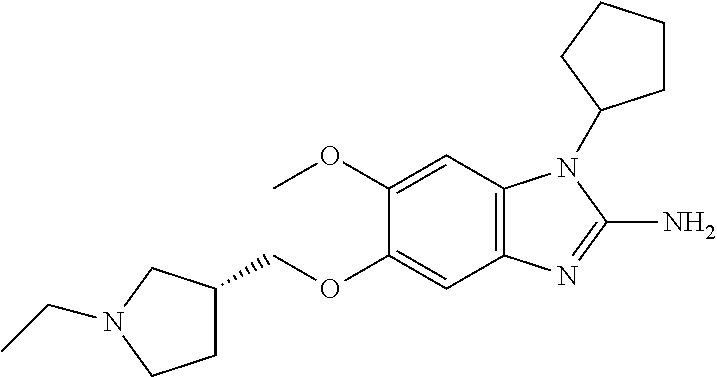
C1C(COC2=CC3=C(C=C2OC)N(C2CCCC2)C(N)=N3)CN(CC)C1
